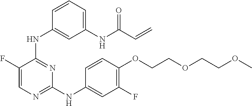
N(C1=NC=C(F)C(NC2=CC(NC(C=C)=O)=CC=C2)=N1)C1=CC(F)=C(OCCOCCOC)C=C1
